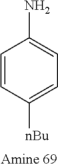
NC1=CC=C([nBu])C=C1
